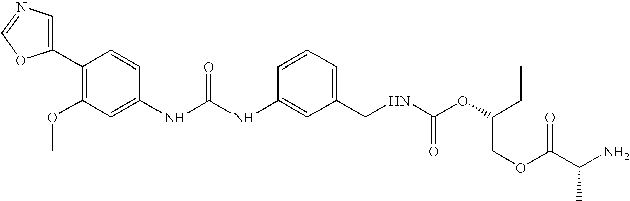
C1(C2=C(OC)C=C(NC(NC3=CC(CNC(OC(CC)COC(C(N)C)=O)=O)=CC=C3)=O)C=C2)=CN=CO1
